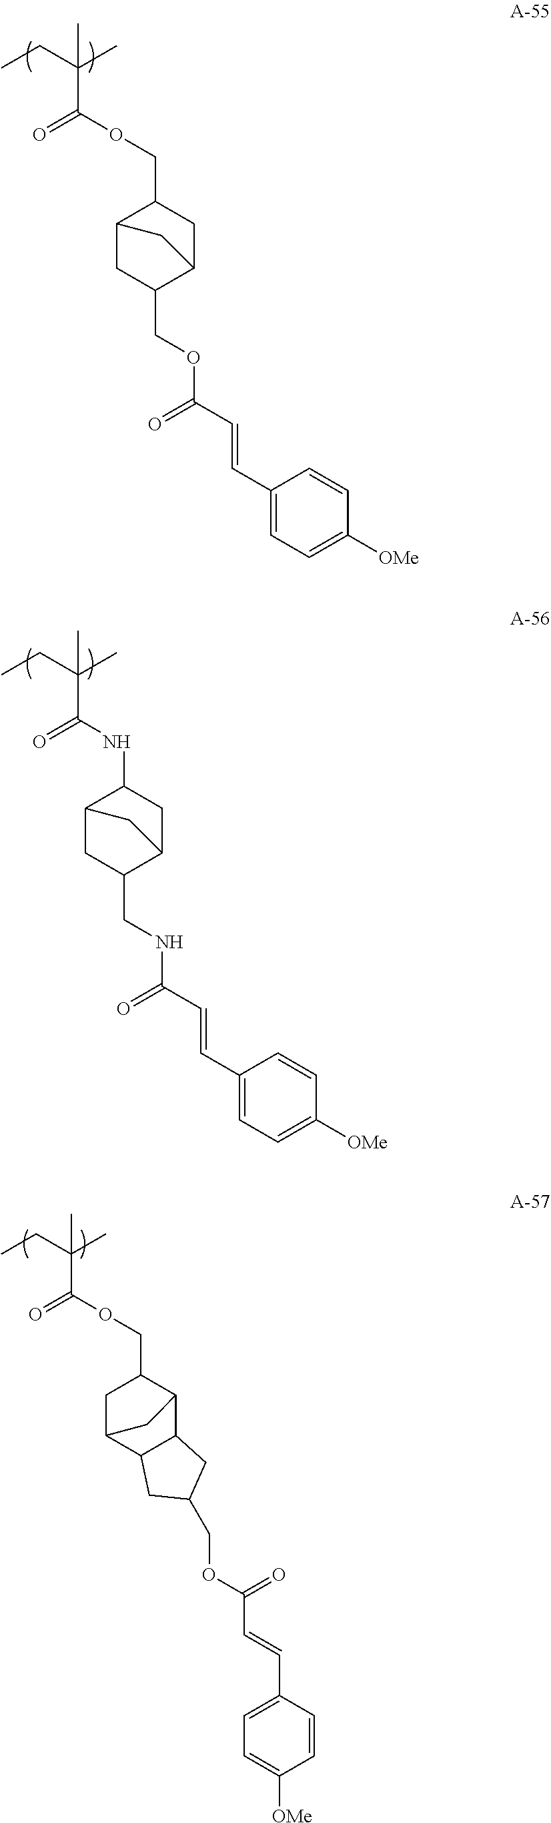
CCC(C)(C(OCC1CC2C(COC(C=CC3=CC=C([OMe])C=C3)=O)CC1C2)=O)C.CCC(C)(C(=O)NC1CC2C(CNC(C=CC3=CC=C([OMe])C=C3)=O)CC1C2)C.CCC(C)(C(OCC1CC2C3C(C1C2)CC(COC(C=CC1=CC=C([OMe])C=C1)=O)C3)=O)C
